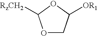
O1CC([OR1])OC1[RzCH2]
